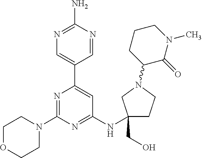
N1=C(N)N=CC(C2=CC(NC3(CO)CCN(C4C(=O)N(C)CCC4)C3)=NC(N3CCOCC3)=N2)=C1
